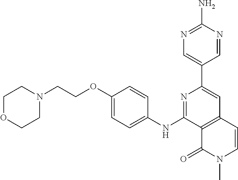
N1=C(NC2=CC=C(OCCN3CCOCC3)C=C2)C2=C(C=C1C1=CN=C(N)N=C1)C=CN(C)C2=O
